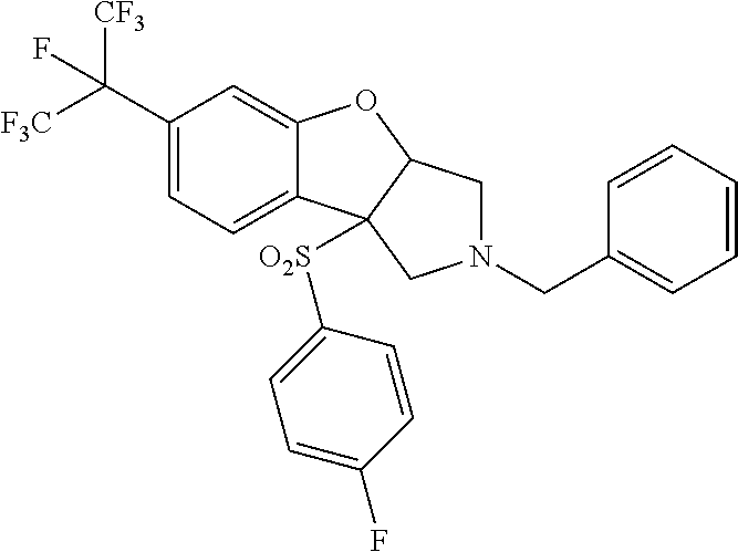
C1(C([CF3])([F3C])F)=CC=C2C(=C1)OC1C2([O2S]C2=CC=C(F)C=C2)CN(CC2=CC=CC=C2)C1
